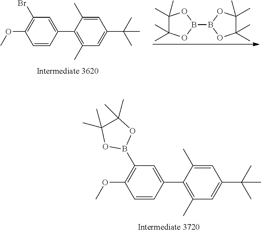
C1=CC(C2=C(C)C=C(C(C)(C)C)C=C2C)=CC(Br)=C1OC.C1(C)(C)C(C)(C)OB(B2OC(C)(C)C(C)(C)O2)O1.C1=CC(C2=C(C)C=C(C(C)(C)C)C=C2C)=CC(B2OC(C)(C)C(C)(C)O2)=C1OC
